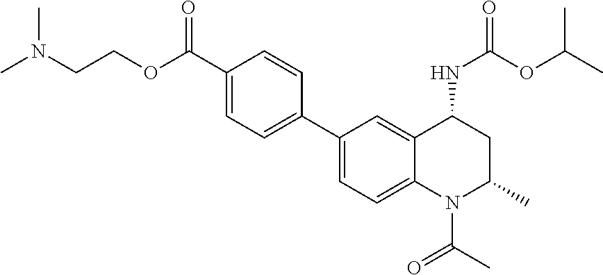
CN(CCOC(C1=CC=C(C2=CC=C3C(=C2)C(NC(OC(C)C)=O)CC(C)N3C(C)=O)C=C1)=O)C
